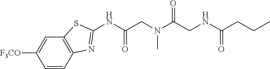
N(C(CCC)=O)CC(N(CC(NC1=NC2=C(S1)C=C([F3CO])C=C2)=O)C)=O
